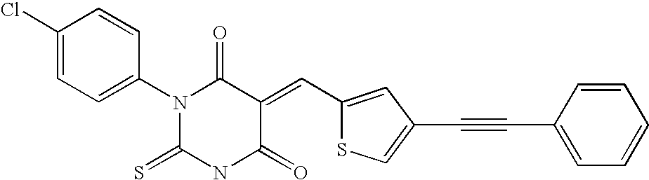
C1(Cl)=CC=C(N2C(=S)NC(=O)C(=CC3=CC(C#CC4=CC=CC=C4)=CS3)C2=O)C=C1
